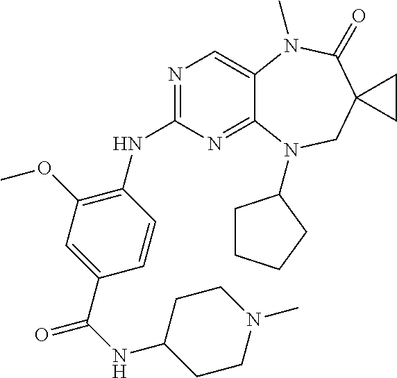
N1=C(NC2=C(OC)C=C(C(NC3CCN(C)CC3)=O)C=C2)N=C2C(=C1)N(C)C(=O)C1(CN2C2CCCC2)CC1
